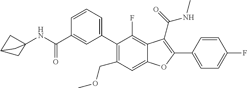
C1=C(C2=C(C(=O)NC)C3=C(F)C(C4=CC=CC(C(NC56CC(C5)C6)=O)=C4)=C(COC)C=C3O2)C=CC(F)=C1
